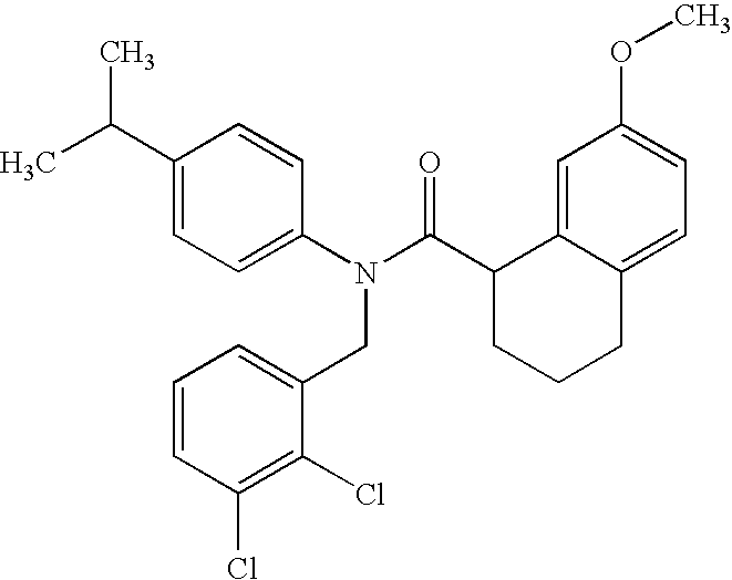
C1(C(C)C)=CC=C(N(C(C2CCCC3=CC=C(OC)C=C23)=O)CC2=CC=CC(Cl)=C2Cl)C=C1
